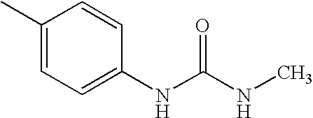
C1(C)=CC=C(NC(NC)=O)C=C1
